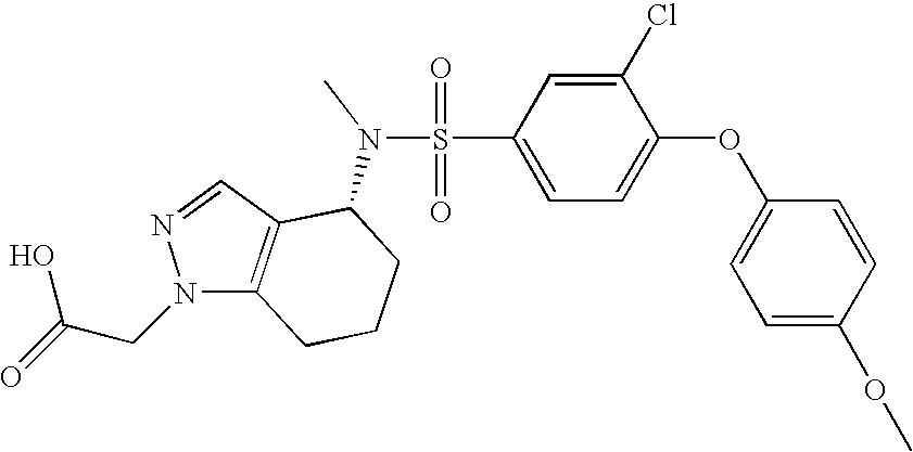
O=S(=O)(C1=CC=C(OC2=CC=C(OC)C=C2)C(Cl)=C1)N(C1C2=C(N(CC(=O)O)N=C2)CCC1)C
